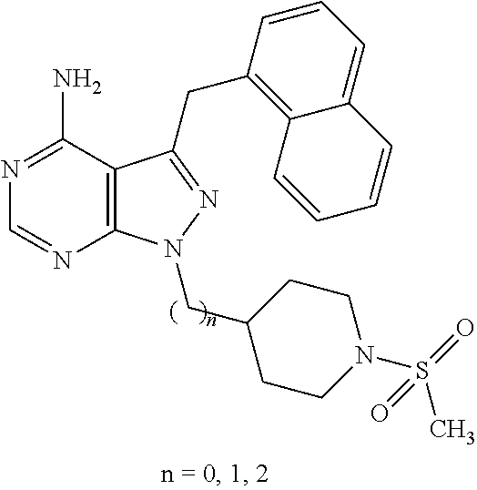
C12=C(C(N)=NC=N1)C(CC1=C3C=CC=CC3=CC=C1)=NN2CC1CCN(S(=O)(C)=O)CC1
